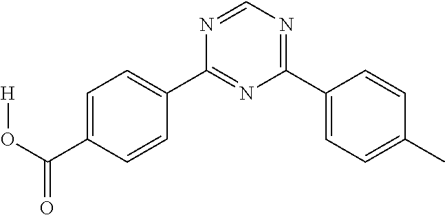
C1=C(C(O[H])=O)C=CC(C2=NC(C3=CC=C(C)C=C3)=NC=N2)=C1
